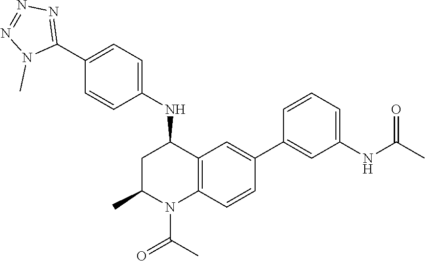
C1(C2=NN=NN2C)=CC=C(NC2CC(C)N(C(=O)C)C3=C2C=C(C2=CC(NC(=O)C)=CC=C2)C=C3)C=C1
